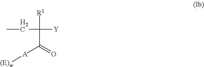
[R1]C([Y])(CC)C(=O)[A][(E)w]
